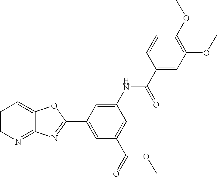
C1=CN=C2C(=C1)OC(C1=CC(C(OC)=O)=CC(NC(C3=CC(OC)=C(OC)C=C3)=O)=C1)=N2
